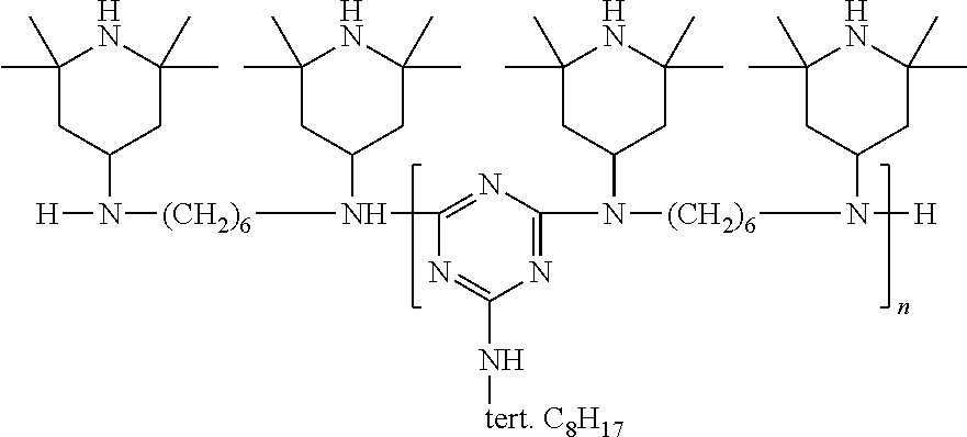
C1(C)(C)CC(N([H])[(CH2)6]N(C2CC(C)(C)NC(C)(C)C2)C2=NC(N(C3CC(C)(C)NC(C)(C)C3)[(CH2)6]N(C3CC(C)(C)NC(C)(C)C3)[H])=NC(N[tert. C8H17])=N2)CC(C)(C)N1
